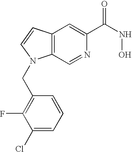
C12=C(C=CN1CC1=C(F)C(Cl)=CC=C1)C=C(C(NO)=O)N=C2
